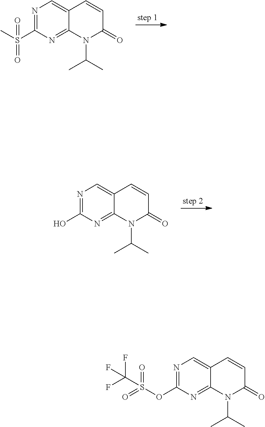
N1=C(S(=O)(C)=O)N=C2C(=C1)C=CC(=O)N2C(C)C.N1=C(O)N=C2C(=C1)C=CC(=O)N2C(C)C.N1=C(OS(=O)(=O)C(F)(F)F)N=C2C(=C1)C=CC(=O)N2C(C)C
